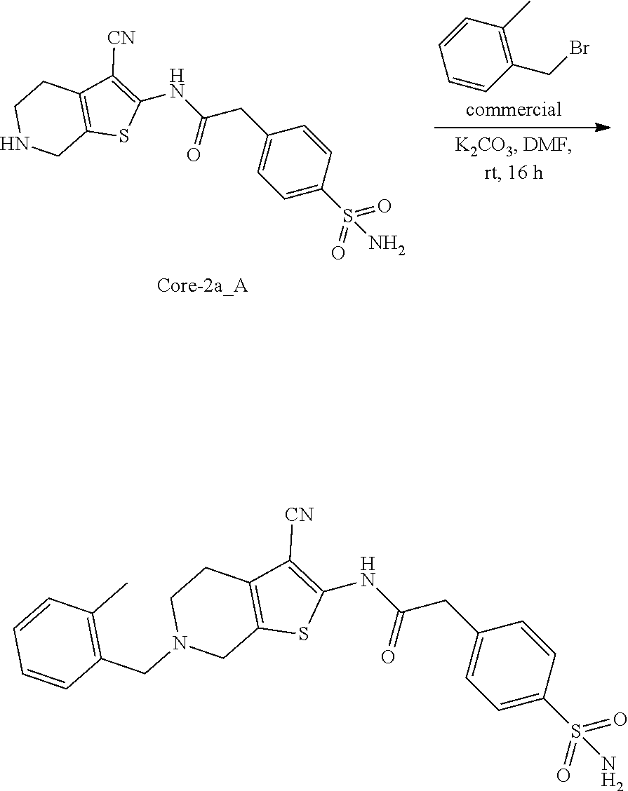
C1(CBr)=C(C)C=CC=C1.C1(CC(NC2=C([CN])C3=C(S2)CNCC3)=O)=CC=C(S(=O)(=O)N)C=C1.C1(CC(NC2=C([CN])C3=C(S2)CN(CC2=C(C)C=CC=C2)CC3)=O)=CC=C(S(=O)(=O)N)C=C1
